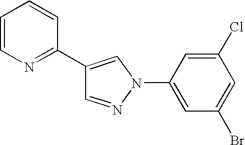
C1(C2=NC=CC=C2)=CN(C2=CC(Br)=CC(Cl)=C2)N=C1
